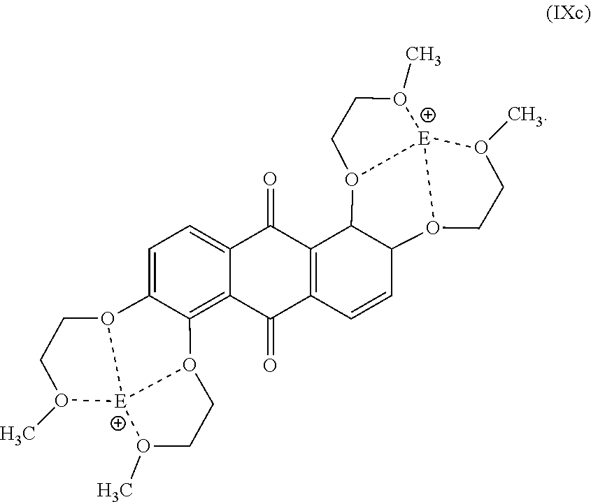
C12=C(C(=O)C3=C4O5CCO(C)[E]56O(C)CCO6C4=CC=C3C1=O)C=CC1O3CCO(C)[E]34O(CCO4C)C21
